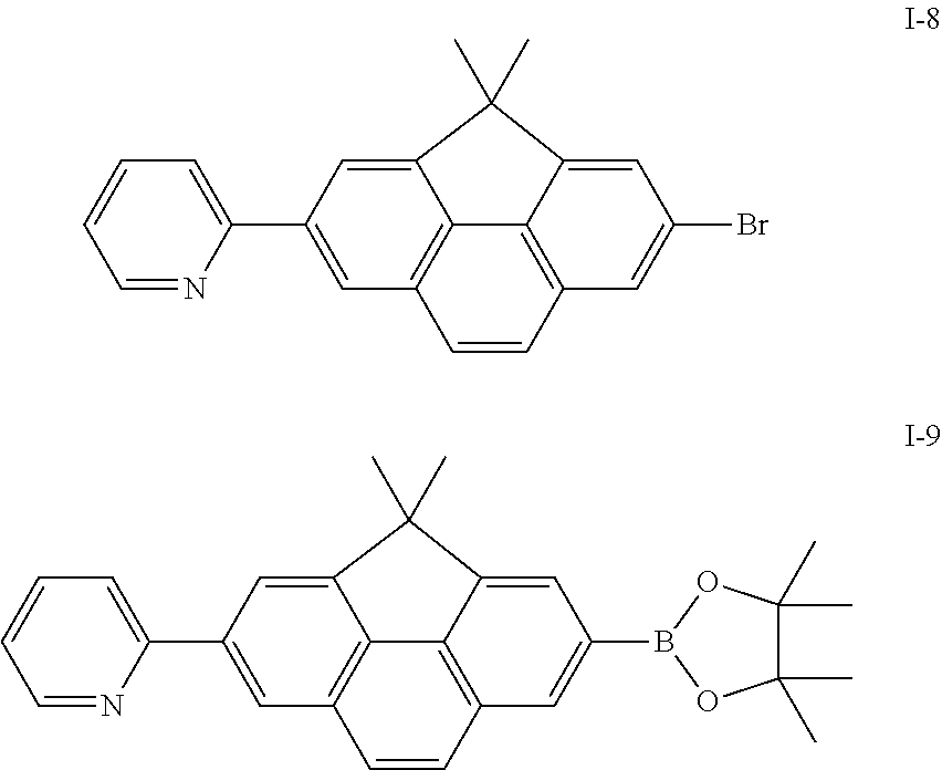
C1=NC(C2=CC3=C4C(=C2)C(C)(C)C2=CC(Br)=CC(=C42)C=C3)=CC=C1.C1=NC(C2=CC3=C4C(=C2)C(C)(C)C2=CC(B5OC(C)(C)C(C)(C)O5)=CC(=C42)C=C3)=CC=C1
